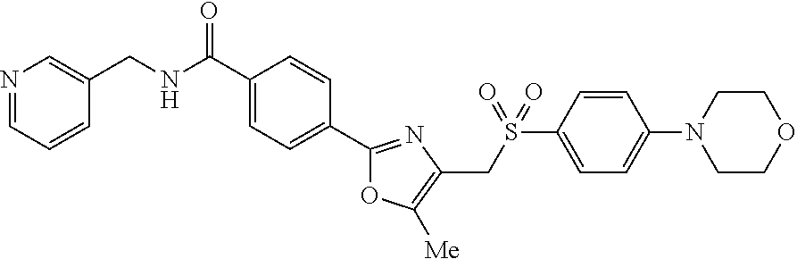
N1=CC=CC(CNC(C2=CC=C(C3=NC(CS(C4=CC=C(N5CCOCC5)C=C4)(=O)=O)=C([Me])O3)C=C2)=O)=C1
